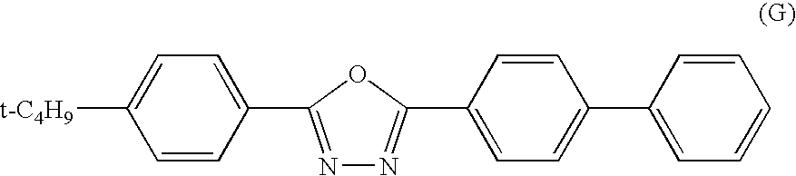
N1=C(C2=CC=C([t-C4H9])C=C2)OC(C2=CC=C(C3=CC=CC=C3)C=C2)=N1
